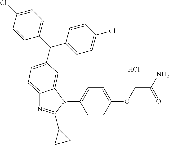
C12=CC=C(C(C3=CC=C(Cl)C=C3)C3=CC=C(Cl)C=C3)C=C1N(C1=CC=C(OCC(=O)N)C=C1)C(C1CC1)=N2.Cl
